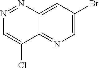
C12=NC=C(Br)C=C1N=NC=C2Cl
